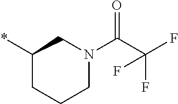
C1(*)CCCN(C(C(F)(F)F)=O)C1
